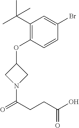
C1(C(C)(C)C)=C(OC2CN(C(CCC(O)=O)=O)C2)C=CC(Br)=C1
